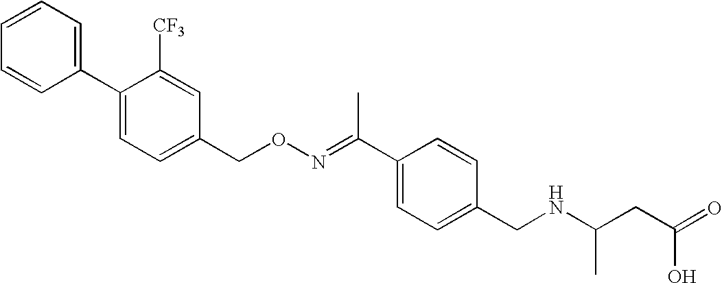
C1(C2=CC=C(CON=C(C3=CC=C(CNC(CC(=O)O)C)C=C3)C)C=C2[CF3])=CC=CC=C1
